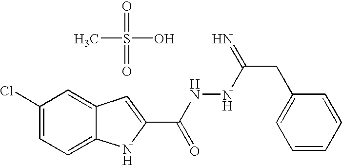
C1(Cl)=CC=C2C(=C1)C=C(C(NNC(CC1=CC=CC=C1)=N)=O)N2.CS(O)(=O)=O
